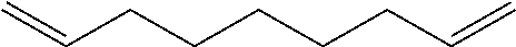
C=CCCCCCC=C
